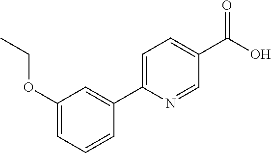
C1(OCC)=CC=CC(C2=CC=C(C(O)=O)C=N2)=C1
